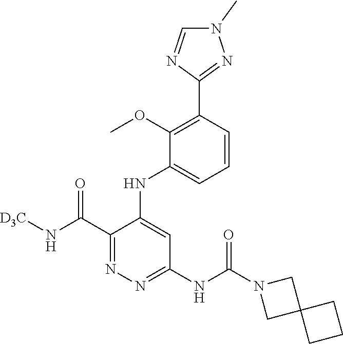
C1(C(N[D3C])=O)=NN=C(NC(N2CC3(C2)CCC3)=O)C=C1NC1=CC=CC(C2=NN(C)C=N2)=C1OC
